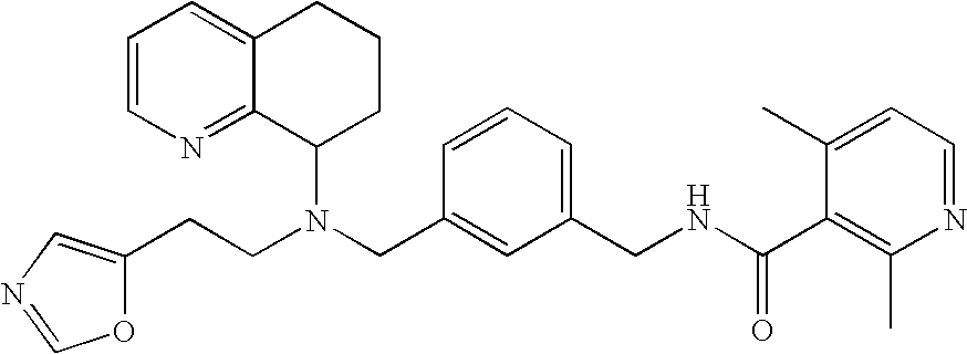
N(CC1=CC(CNC(C2=C(C)N=CC=C2C)=O)=CC=C1)(C1CCCC2=CC=CN=C12)CCC1=CN=CO1
